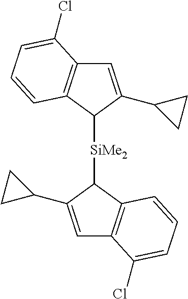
C1=C(C2CC2)C([SiMe2]C2C3=C(C=C2C2CC2)C(Cl)=CC=C3)C2=C1C(Cl)=CC=C2
